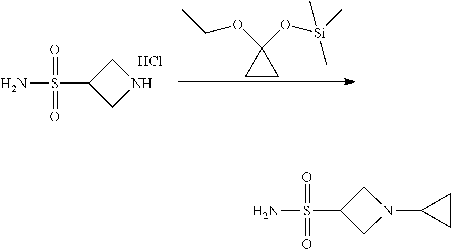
O=S(=O)(C1CN(C2CC2)C1)N.O=S(=O)(C1CNC1)N.Cl.C1(O[Si](C)(C)C)(OCC)CC1
